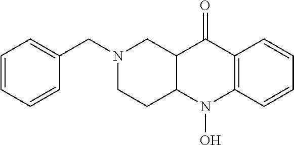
N1(CC2=CC=CC=C2)CCC2C(C1)C(=O)C1=C(N2O)C=CC=C1
